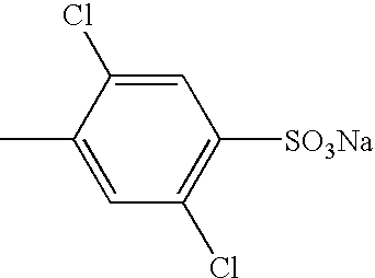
C1=C(Cl)C(C)=CC(Cl)=C1[SO3Na]
